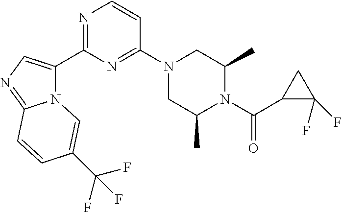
N12C(C3=NC=CC(N4CC(C)N(C(=O)C5C(F)(F)C5)C(C)C4)=N3)=CN=C1C=CC(C(F)(F)F)=C2
